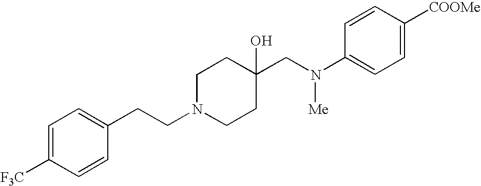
C1=C([F3C])C=CC(CCN2CCC(CN(C3=CC=C([COOMe])C=C3)[Me])(O)CC2)=C1
